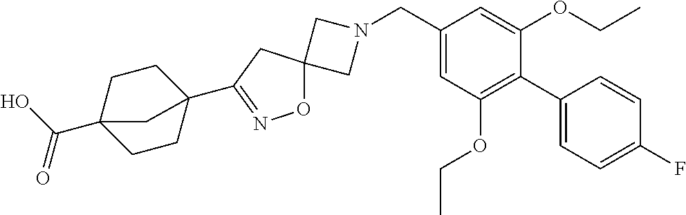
N1(CC2=CC(OCC)=C(C3=CC=C(F)C=C3)C(OCC)=C2)CC2(C1)ON=C(C13CCC(C(=O)O)(CC1)C3)C2
